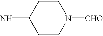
C1CN([CHO])CCC1N
